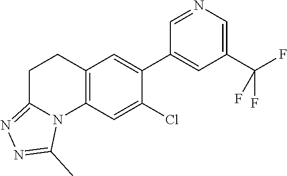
C12=C(C=C(Cl)C(C3=CC(C(F)(F)F)=CN=C3)=C1)N1C(=NN=C1C)CC2
